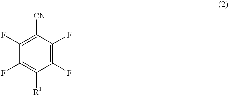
C1(F)=C(F)C([CN])=C(F)C(F)=C1[R1]
